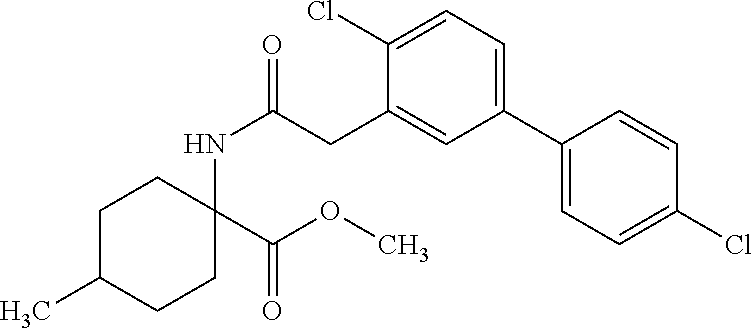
C1CC(C(=O)OC)(NC(CC2=CC(C3=CC=C(Cl)C=C3)=CC=C2Cl)=O)CCC1C
